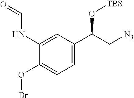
C1=C(NC=O)C(O[Bn])=CC=C1C(C[N3])O[TBS]
